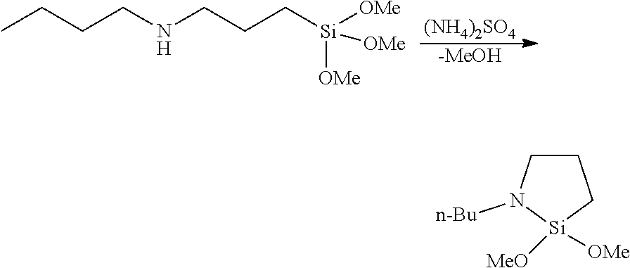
[(NH4)2SO4].CCCCNCCC[Si]([OMe])([OMe])[OMe].[-MeOH].C1CN([n-Bu])[Si]([MeO])([OMe])C1
